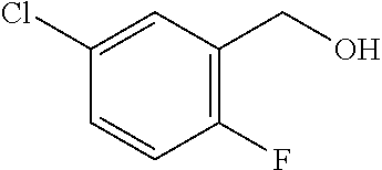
C1(F)=C(CO)C=C(Cl)C=C1
